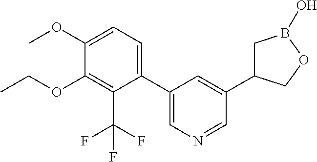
C1(C2=CN=CC(C3CB(O)OC3)=C2)=CC=C(OC)C(OCC)=C1C(F)(F)F
